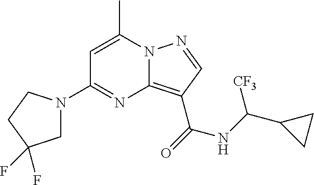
C1N(C2=NC3=C(C(=O)NC(C4CC4)[CF3])C=NN3C(C)=C2)CCC1(F)F
